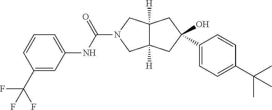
C1(C(F)(F)F)=CC(NC(=O)N2CC3([H])C([H])(C2)CC(O)(C2=CC=C(C(C)(C)C)C=C2)C3)=CC=C1
